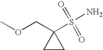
O(CC1(S(=O)(=O)N)CC1)C
